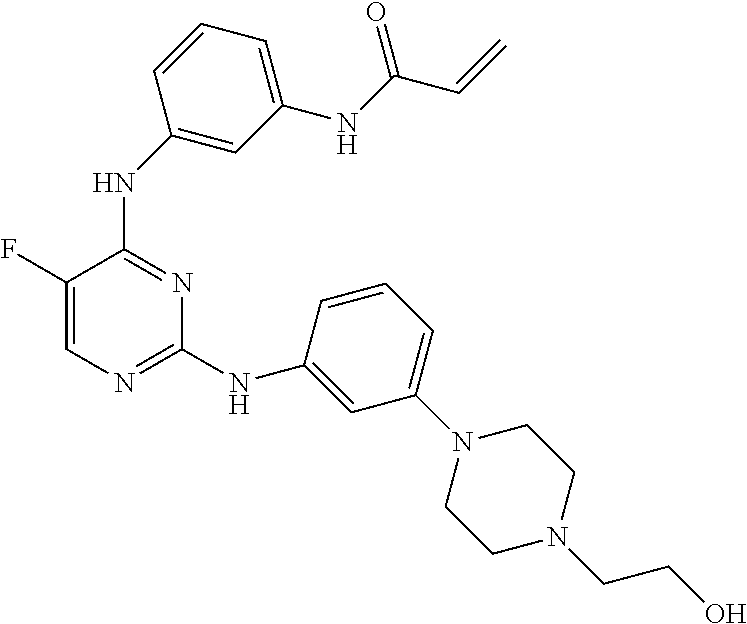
N(C1=NC(NC2=CC(N3CCN(CCO)CC3)=CC=C2)=NC=C1F)C1=CC(NC(C=C)=O)=CC=C1
